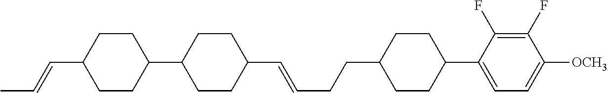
C1CC(C=CC)CCC1C1CCC(C=CCCC2CCC(C3=CC=C([OCH3])C(F)=C3F)CC2)CC1
